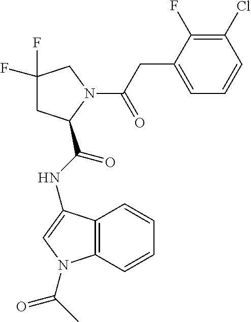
C1C(F)(F)CN(C(CC2=CC=CC(Cl)=C2F)=O)C1C(NC1=CN(C(C)=O)C2=C1C=CC=C2)=O
